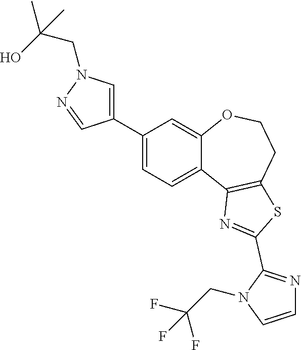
C1(C2=CN(CC(C)(O)C)N=C2)=CC=C2C(=C1)OCCC1=C2N=C(C2=NC=CN2CC(F)(F)F)S1
